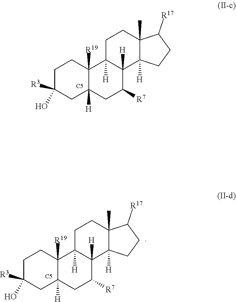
C1C(O)([R3])CC2([H])C([R19])(C1)C1([H])C([H])(C([R7])C2)C2([H])C(C)(CC1)C([R17])CC2.[C5].C1C(O)([R3])CC2([H])C([R19])(C1)C1([H])C([H])(C([R7])C2)C2([H])C(C)(CC1)C([R17])CC2.[C5]
